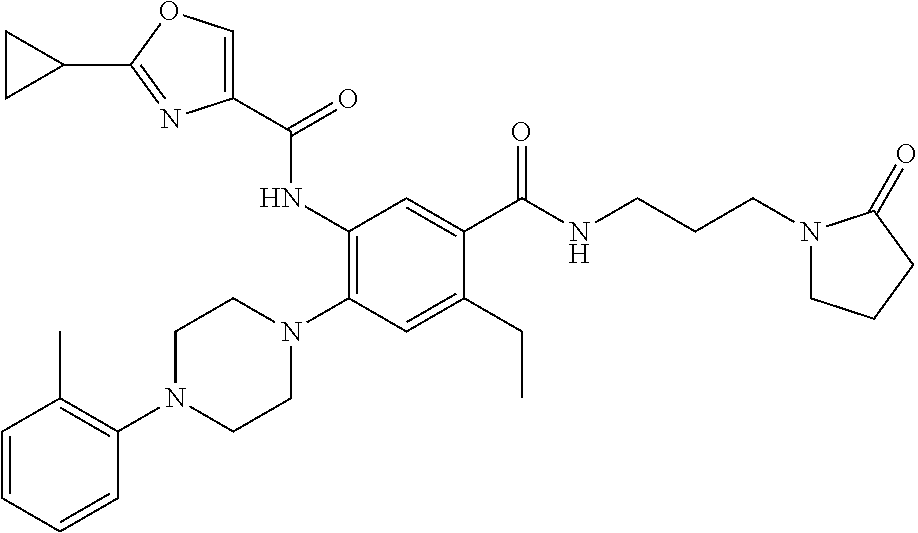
C1=CC=CC(N2CCN(C3=C(NC(C4=COC(C5CC5)=N4)=O)C=C(C(NCCCN4CCCC4=O)=O)C(CC)=C3)CC2)=C1C
